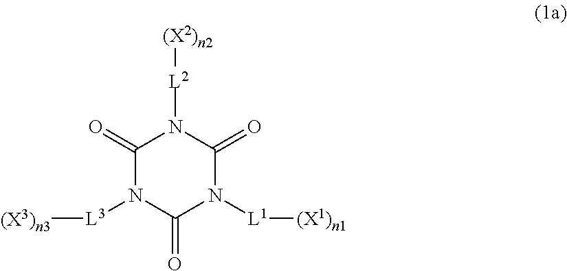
C1(=O)N([L2][(X2)n2])C(=O)N([L1][(X1)n1])C(=O)N1[L3][(X3)n3]
